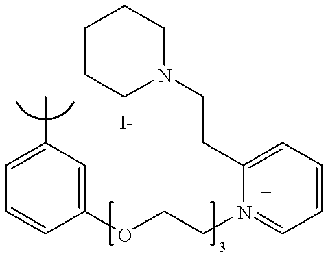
C1=C(C)C=C(OCCN2=CC=CC=C2CCN2CCCCC2)C=C1
